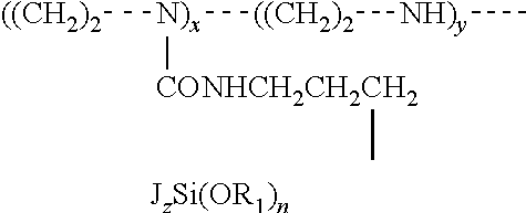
[((CH2)2][N)x]([((CH2)2][NH)y]C)[CONHCH2CH2CH2]C.[JzSi(OR1)n]
